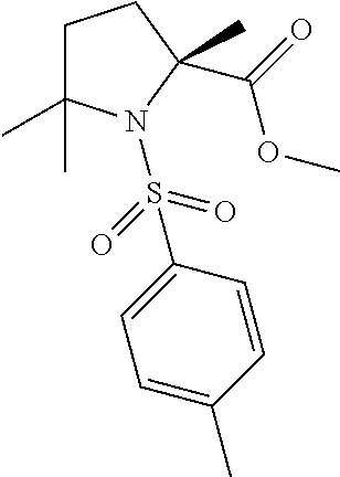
C1C(C)(C)N(S(=O)(=O)C2=CC=C(C)C=C2)C(C(=O)OC)(C)C1
